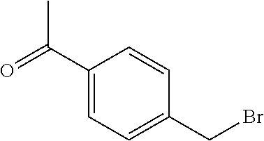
C1(C(=O)C)=CC=C(CBr)C=C1
